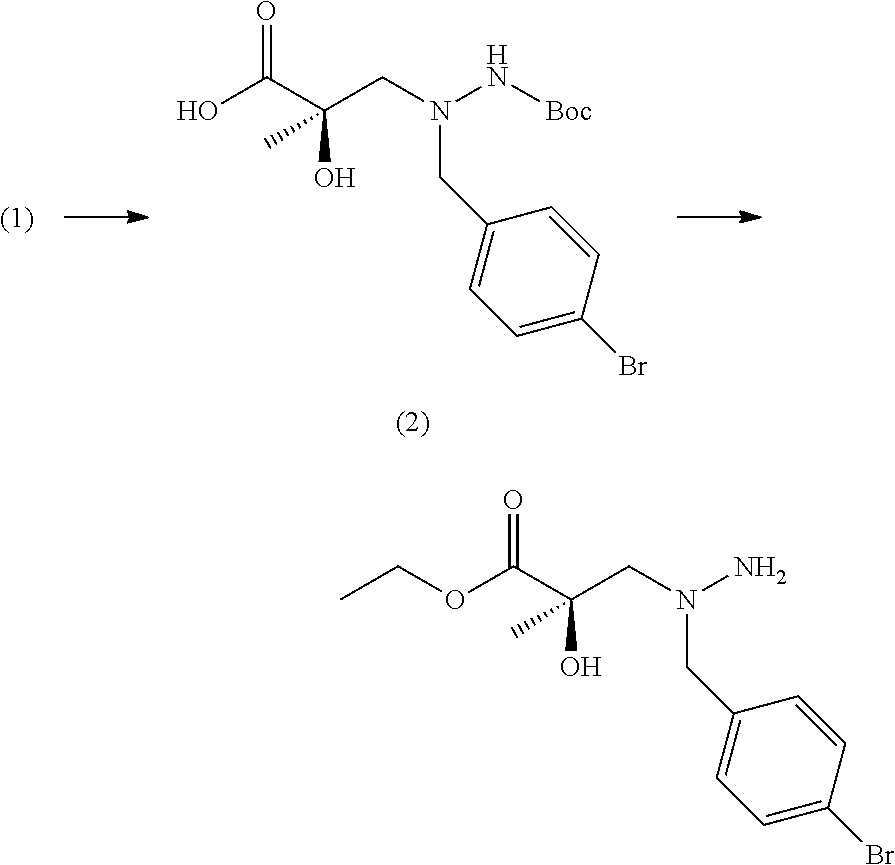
C1=C(Br)C=CC(CN(N)CC(C(OCC)=O)(O)C)=C1.C1=C(Br)C=CC(CN(N[Boc])CC(C(O)=O)(O)C)=C1
